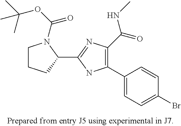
C1(C2=CC=C(Br)C=C2)=C(C(=O)NC)N=C(C2N(C(OC(C)(C)C)=O)CCC2)N1
